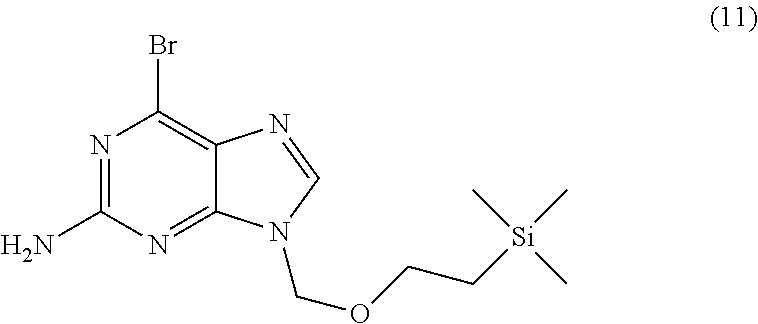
N1=C(N)N=C2C(=C1Br)N=CN2COCC[Si](C)(C)C
